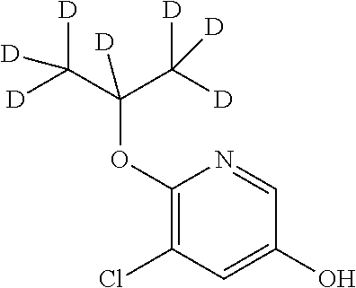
C1(OC(C([D])([D])[D])(C([D])([D])[D])[D])=C(Cl)C=C(O)C=N1
